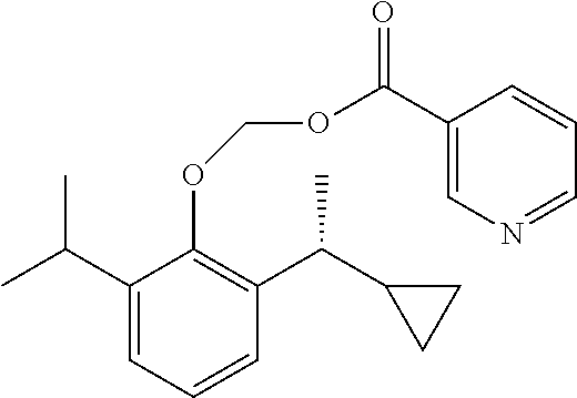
C1(C(C)C)=CC=CC(C(C2CC2)C)=C1OCOC(C1=CN=CC=C1)=O
